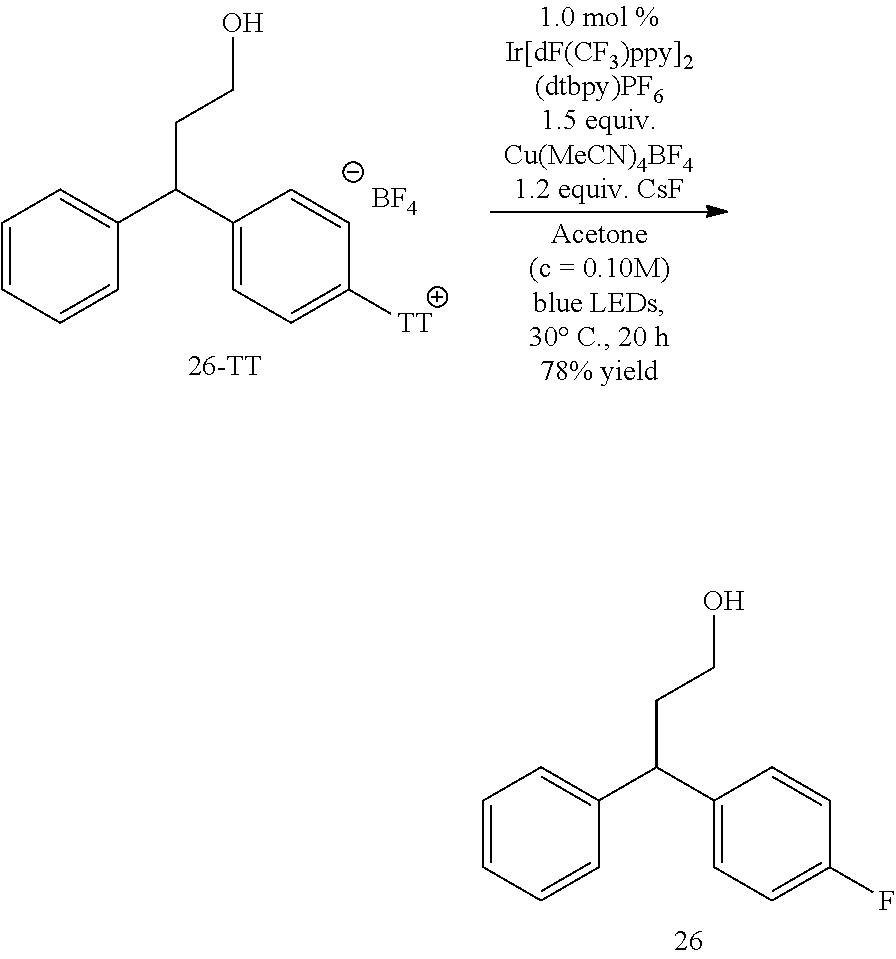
C1=CC([TT])=CC=C1C(C1=CC=CC=C1)CCO.[BF4].C1=CC(F)=CC=C1C(C1=CC=CC=C1)CCO
